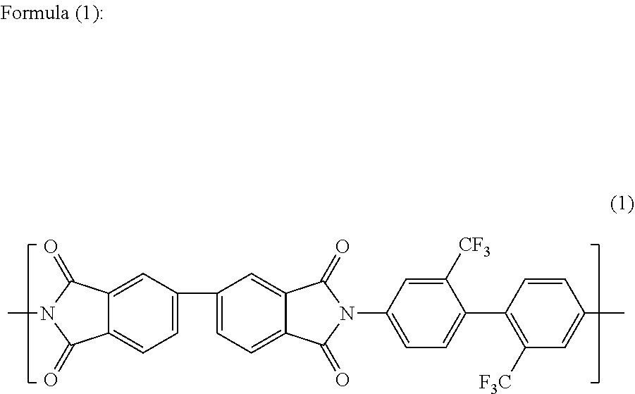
C1=CC(C2=CC=C(N3C(=O)C4=CC(C5=CC=C6C(=C5)C(=O)N(C)C6=O)=CC=C4C3=O)C=C2[CF3])=C([F3C])C=C1C
